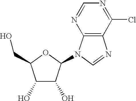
C1=NC2=C(C(Cl)=N1)N=CN2C1C(O)C(O)C(CO)O1
